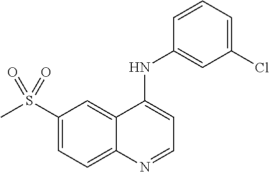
S(C1=CC=C2C(=C1)C(NC1=CC(Cl)=CC=C1)=CC=N2)(C)(=O)=O
